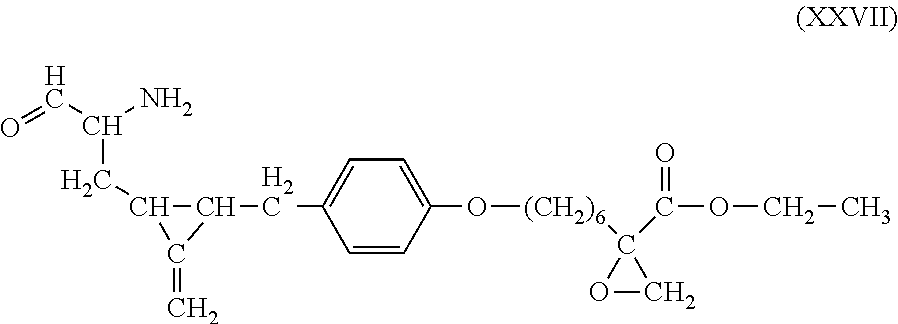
C1=C(CC2C(CC(C=O)N)C2=C)C=CC(O[(CH2)6]C2(C(=O)OCC)OC2)=C1
